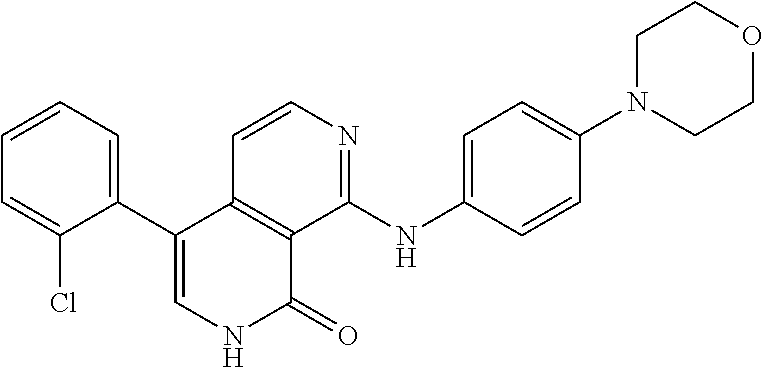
C1=CC2=C(C(NC3=CC=C(N4CCOCC4)C=C3)=N1)C(=O)NC=C2C1=CC=CC=C1Cl
